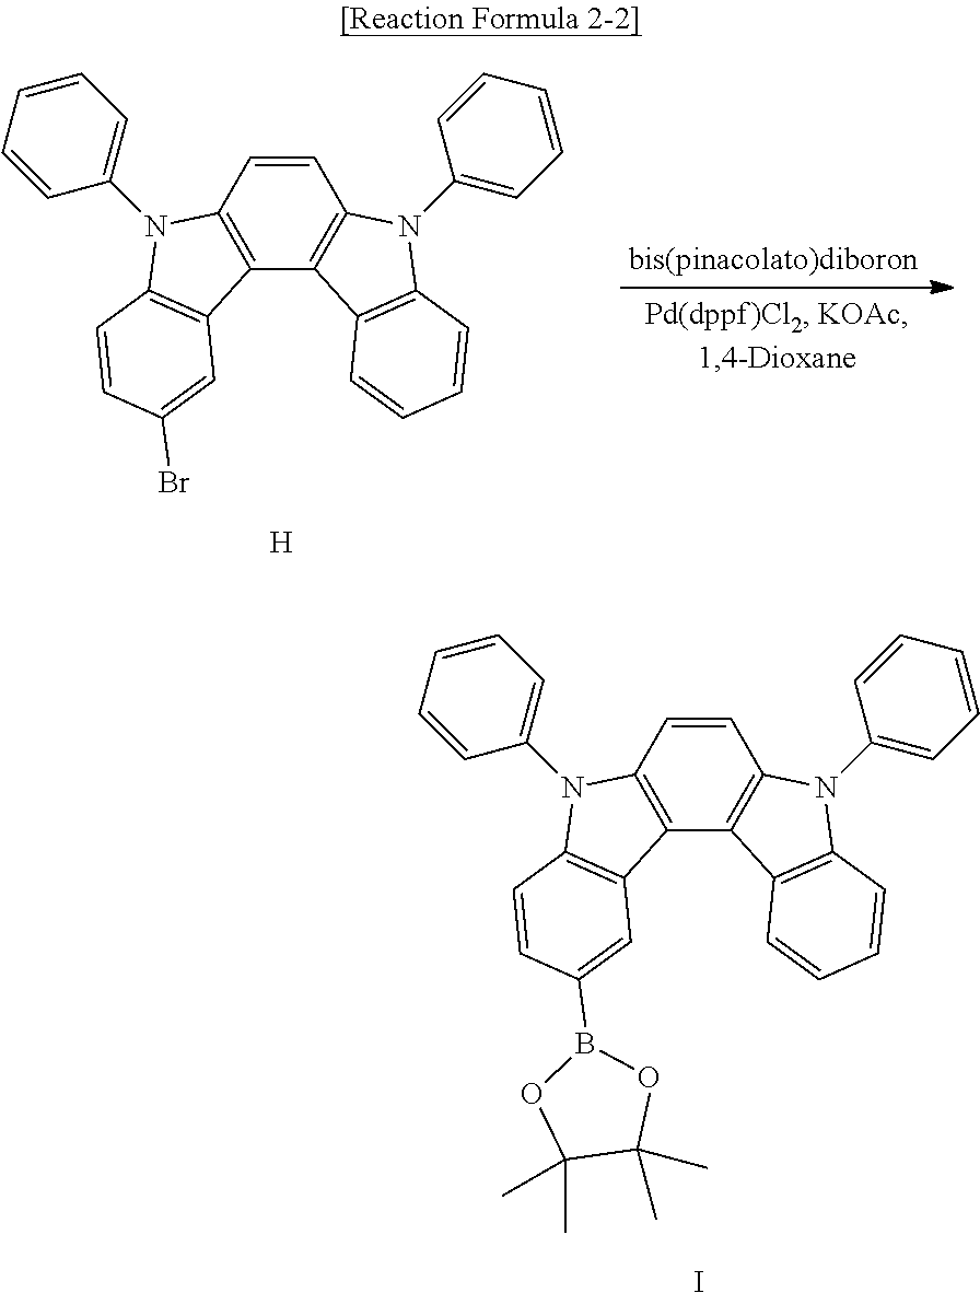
C1=CC2=C(C3=C1N(C1=CC=CC=C1)C1=C3C=CC=C1)C1=C(N2C2=CC=CC=C2)C=CC(Br)=C1.[H].C1=CC2=C(C3=C1N(C1=CC=CC=C1)C1=C3C=CC=C1)C1=C(N2C2=CC=CC=C2)C=CC(B2OC(C)(C)C(C)(C)O2)=C1.I
